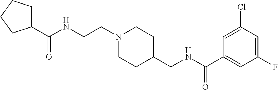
C1(C(NCCN2CCC(CNC(C3=CC(F)=CC(Cl)=C3)=O)CC2)=O)CCCC1
